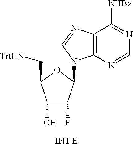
C1(O)C(F)C(N2C3=C(C([NHBz])=NC=N3)N=C2)OC1C[TrtHN]
